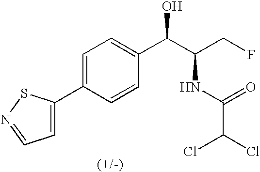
C1(C2=CC=C(C(C(CF)NC(C(Cl)Cl)=O)O)C=C2)=CC=NS1
